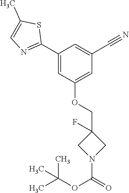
C1(C2=NC=C(C)S2)=CC(OCC2(F)CN(C(=O)OC(C)(C)C)C2)=CC(C#N)=C1
